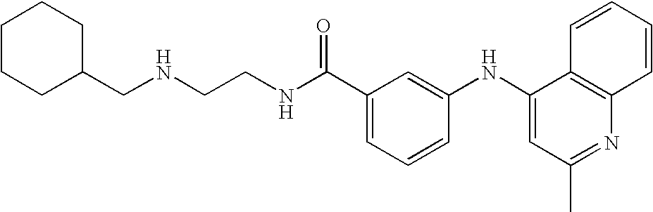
N(CCNC(C1=CC=CC(NC2=CC(C)=NC3=C2C=CC=C3)=C1)=O)CC1CCCCC1
